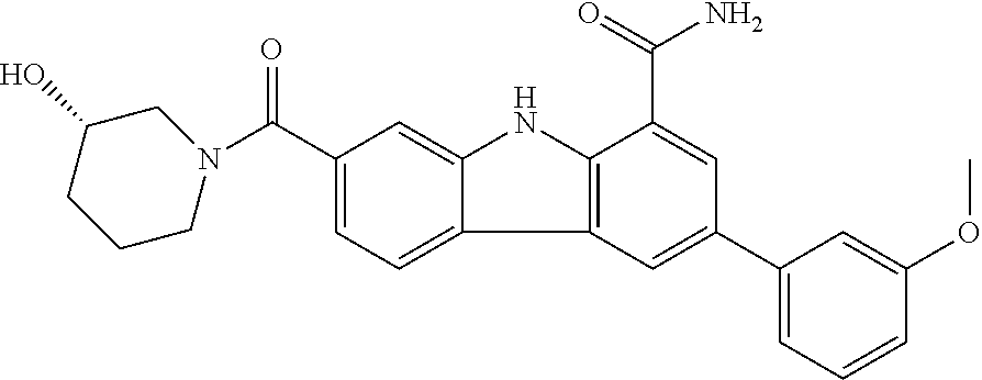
C1(C(=O)N2CC(O)CCC2)=CC=C2C(=C1)NC1=C2C=C(C2=CC=CC(OC)=C2)C=C1C(=O)N
